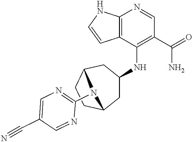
C12=C(C(NC3CC4CCC(C3)N4C3=NC=C(C#N)C=N3)=C(C(=O)N)C=N1)C=CN2
